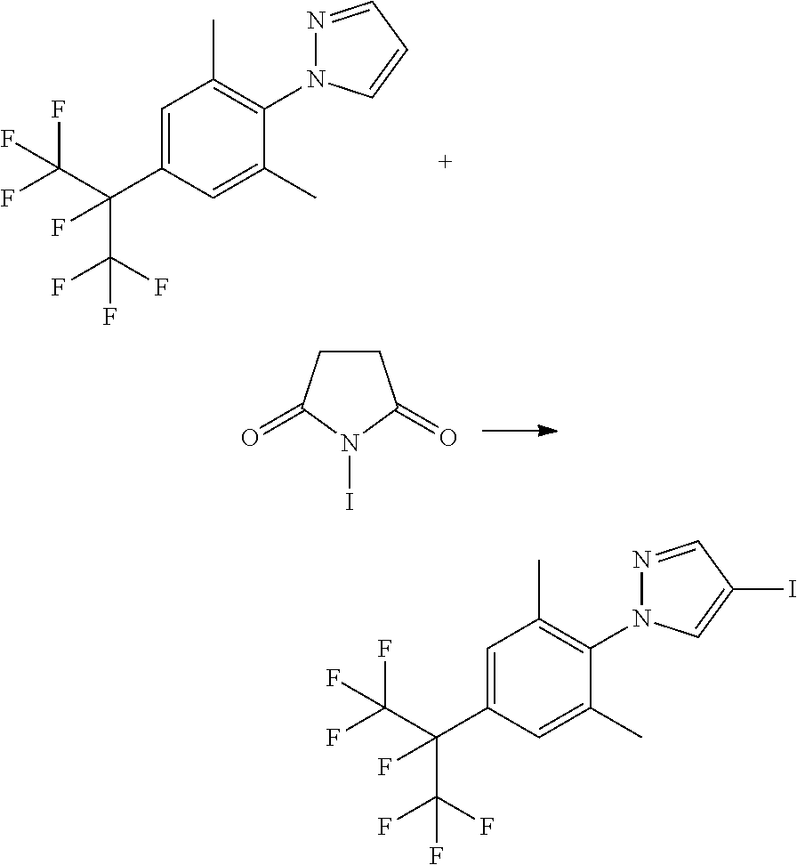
C1=C(C(C(F)(F)F)(C(F)(F)F)F)C=C(C)C(N2N=CC=C2)=C1C.C1CC(=O)N(I)C1=O.C1=C(C(C(F)(F)F)(C(F)(F)F)F)C=C(C)C(N2N=CC(I)=C2)=C1C
